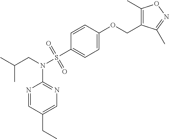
N1=CC(CC)=CN=C1N(CC(C)C)S(C1=CC=C(OCC2=C(C)ON=C2C)C=C1)(=O)=O
